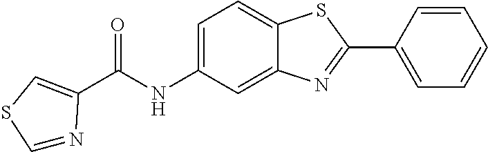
C1=C2C(=CC(NC(=O)C3=CSC=N3)=C1)N=C(C1=CC=CC=C1)S2
